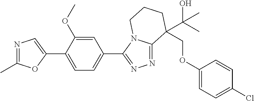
N1=C(C)OC(C2=CC=C(C3=NN=C4N3CCCC4(C(C)(O)C)COC3=CC=C(Cl)C=C3)C=C2OC)=C1
